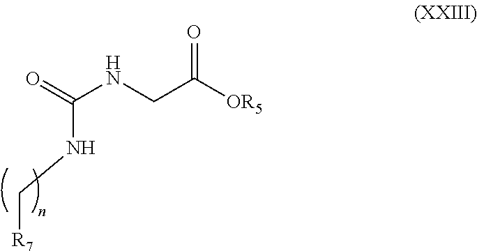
[OR5]C(CNC(=O)NC[R7])=O
